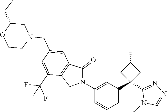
C1(CN2CC(CC)OCC2)=CC2=C(C(C(F)(F)F)=C1)CN(C1=CC(C3(C4=NN=CN4C)CC(C)C3)=CC=C1)C2=O
